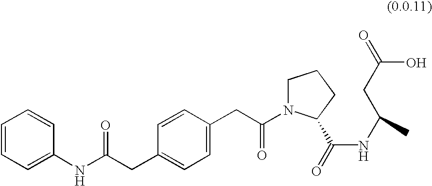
C1=CC=C(NC(CC2=CC=C(CC(=O)N3CCCC3C(=O)NC(CC(O)=O)C)C=C2)=O)C=C1
